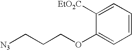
C1=CC=C([EtO2C])C(OCCC[N3])=C1
